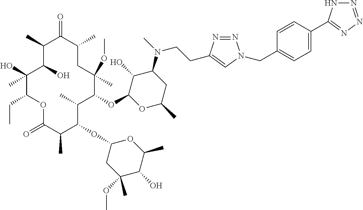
O(C1C(C)C(OC2CC(OC)(C)C(O)C(C)O2)C(C)C(=O)OC(CC)C(O)(C)C(O)C(C)C(=O)C(C)CC1(OC)C)C1C(O)C(N(C)CCC2=CN(CC3=CC=C(C4=NN=NN4)C=C3)N=N2)CC(C)O1
